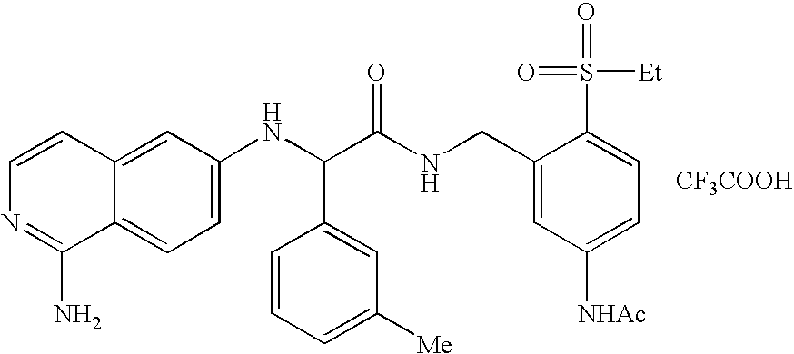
C1=C(NC(C(NCC2=CC([NHAc])=CC=C2S([Et])(=O)=O)=O)C2=CC([Me])=CC=C2)C=C2C(=C1)C(N)=NC=C2.[CF3COOH]
